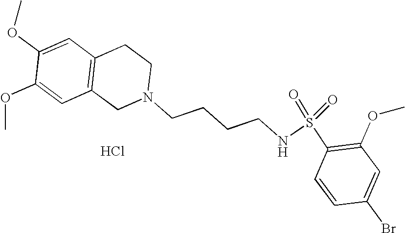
C1=C(OC)C(OC)=CC2=C1CCN(CCCCNS(=O)(=O)C1=C(OC)C=C(Br)C=C1)C2.Cl
